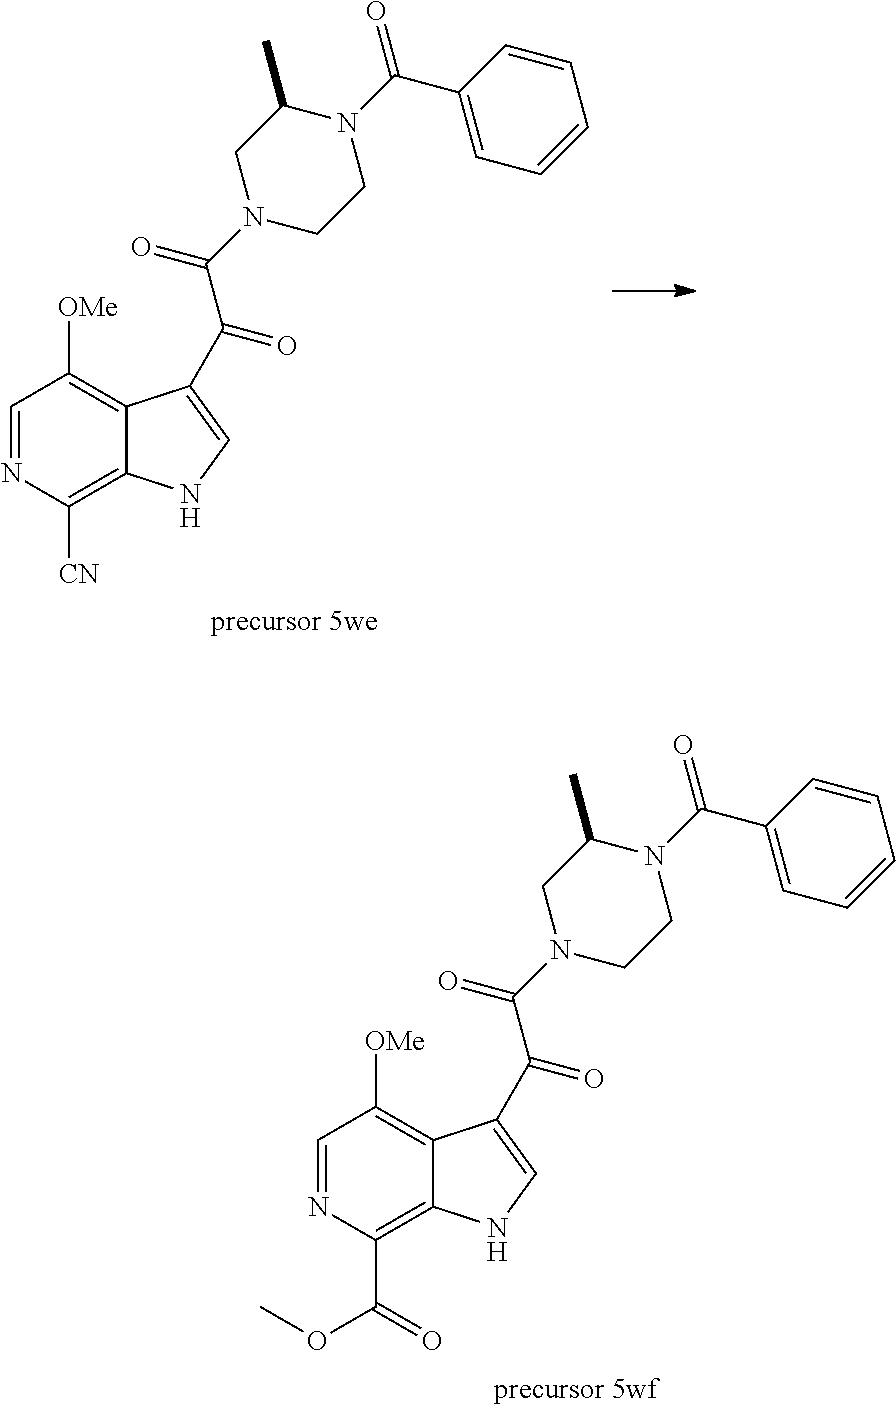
C1=NC([CN])=C2C(=C1[OMe])C(C(C(N1CCN(C(=O)C3=CC=CC=C3)C(C)C1)=O)=O)=CN2.C1=NC(C(=O)OC)=C2C(=C1[OMe])C(C(C(N1CCN(C(=O)C3=CC=CC=C3)C(C)C1)=O)=O)=CN2
